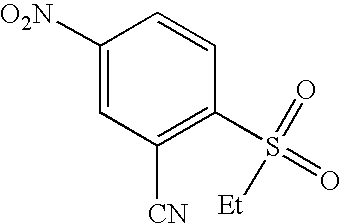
C1([O2N])=CC([CN])=C(S(=O)([Et])=O)C=C1
